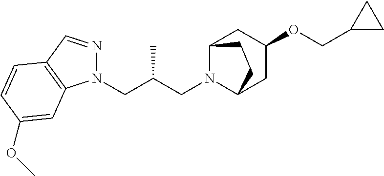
N1(CC(CN2C3CC(OCC4CC4)CC2CC3)C)N=CC2=C1C=C(OC)C=C2
